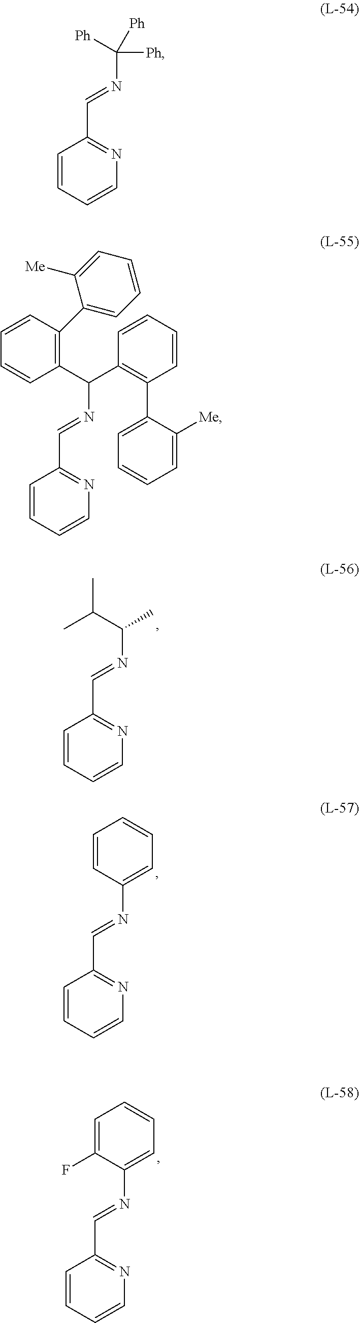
C1=CC=CN=C1C=NC([Ph])([Ph])[Ph].C1=CC=CN=C1C=NC(C1=C(C2=CC=CC=C2[Me])C=CC=C1)C1=C(C2=CC=CC=C2[Me])C=CC=C1.C1=CC=CN=C1C=NC(C(C)C)C.C1=CC=CN=C1C=NC1=CC=CC=C1.C1=CC=CN=C1C=NC1=CC=CC=C1F
